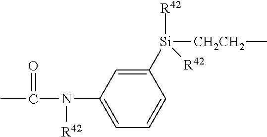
CC(=O)N([R42])C1=CC=CC([Si]([R42])([R42])[CH2CH2]C)=C1
